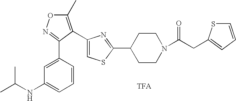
C1=C(C2=NOC(C)=C2C2=CSC(C3CCN(C(CC4=CC=CS4)=O)CC3)=N2)C=CC=C1NC(C)C
